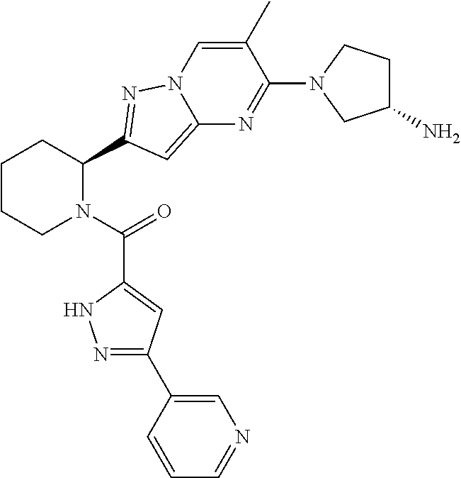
C1CCN(C(=O)C2=CC(C3=CN=CC=C3)=NN2)C(C2=NN3C(=C2)N=C(N2CC(N)CC2)C(C)=C3)C1
